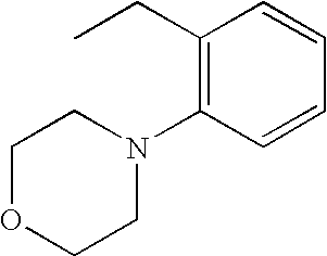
C1(CC)=C(N2CCOCC2)C=CC=C1
